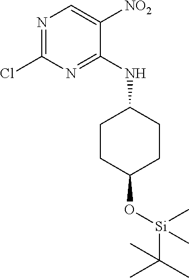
C1(Cl)=NC=C([NO2])C(NC2CCC(O[Si](C)(C(C)(C)C)C)CC2)=N1
